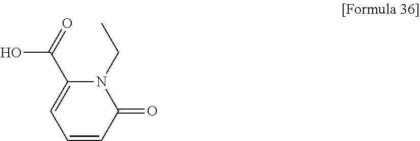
C1(C(O)=O)=CC=CC(=O)N1CC
